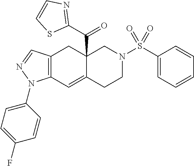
C12=C(C=C3C(C(C4=NC=CS4)=O)(C1)CN(S(C1=CC=CC=C1)(=O)=O)CC3)N(C1=CC=C(F)C=C1)N=C2
